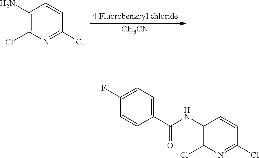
[CH3CN].C1(N)=C(Cl)N=C(Cl)C=C1.C1(NC(C2=CC=C(F)C=C2)=O)=C(Cl)N=C(Cl)C=C1
